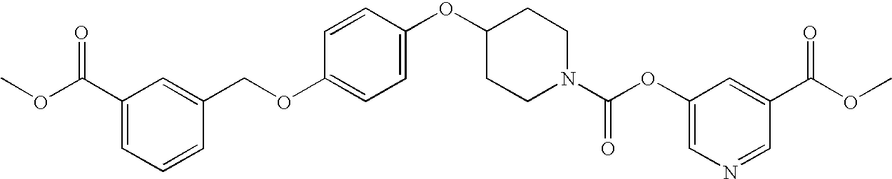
C1=CC(OC2CCN(C(OC3=CN=CC(C(OC)=O)=C3)=O)CC2)=CC=C1OCC1=CC(C(OC)=O)=CC=C1
